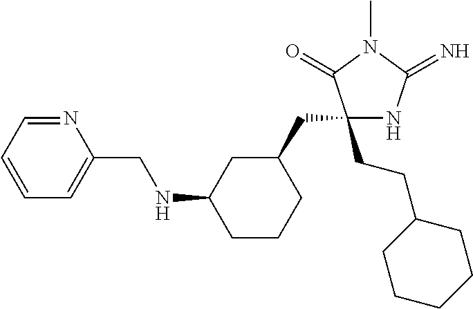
C1(CCC2CCCCC2)(CC2CC(NCC3=CC=CC=N3)CCC2)NC(=N)N(C)C1=O
